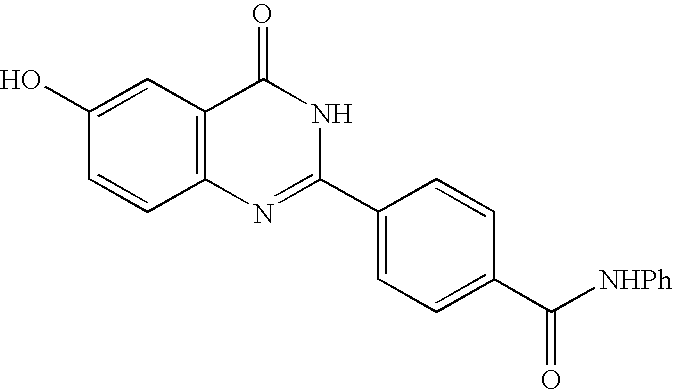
C1(O)=CC2=C(C=C1)N=C(C1=CC=C(C([NHPh])=O)C=C1)NC2=O
